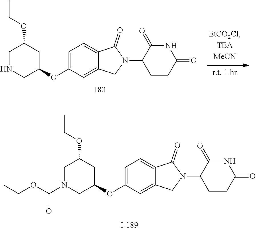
C1CC(N2CC3=CC(OC4CNCC(OCC)C4)=CC=C3C2=O)C(=O)NC1=O.C1CC(N2CC3=CC(OC4CN(C(OCC)=O)CC(OCC)C4)=CC=C3C2=O)C(=O)NC1=O
